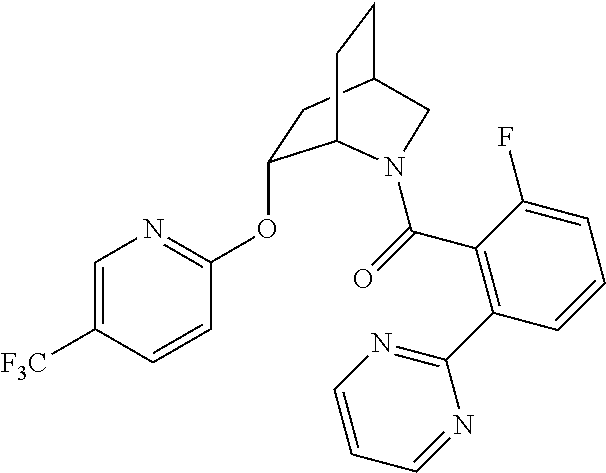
C1=C([F3C])C=CC(OC2CC3CCC2N(C(C2=C(C4=NC=CC=N4)C=CC=C2F)=O)C3)=N1
